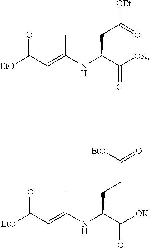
[EtO]C(C=C(NC(C([OK])=O)CC([OEt])=O)C)=O.[EtO]C(C=C(NC(C([OK])=O)CCC(=O)[EtO])C)=O
